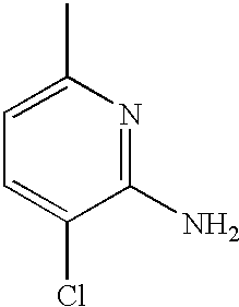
C1(C)=CC=C(Cl)C(N)=N1
